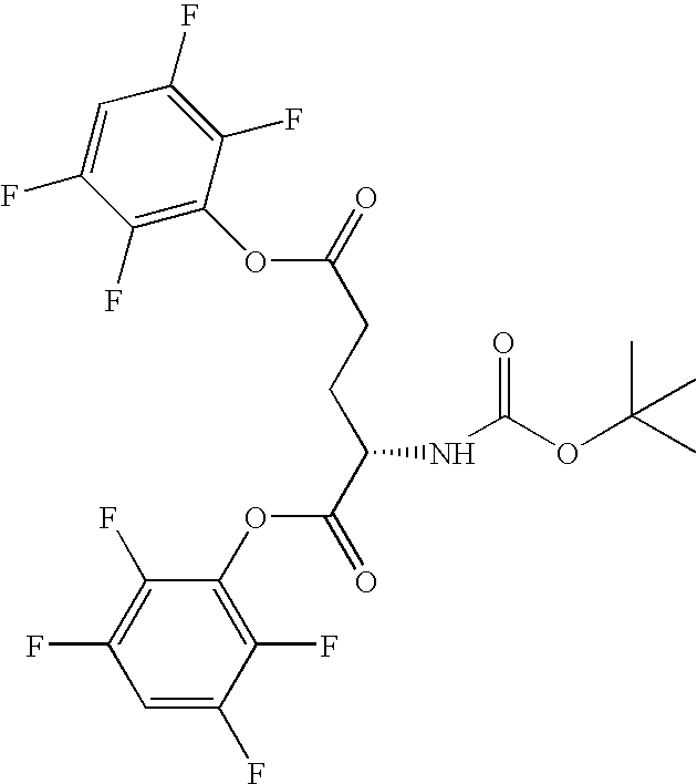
C1(F)=C(OC(CCC(C(OC2=C(F)C(F)=CC(F)=C2F)=O)NC(OC(C)(C)C)=O)=O)C(F)=C(F)C=C1F
